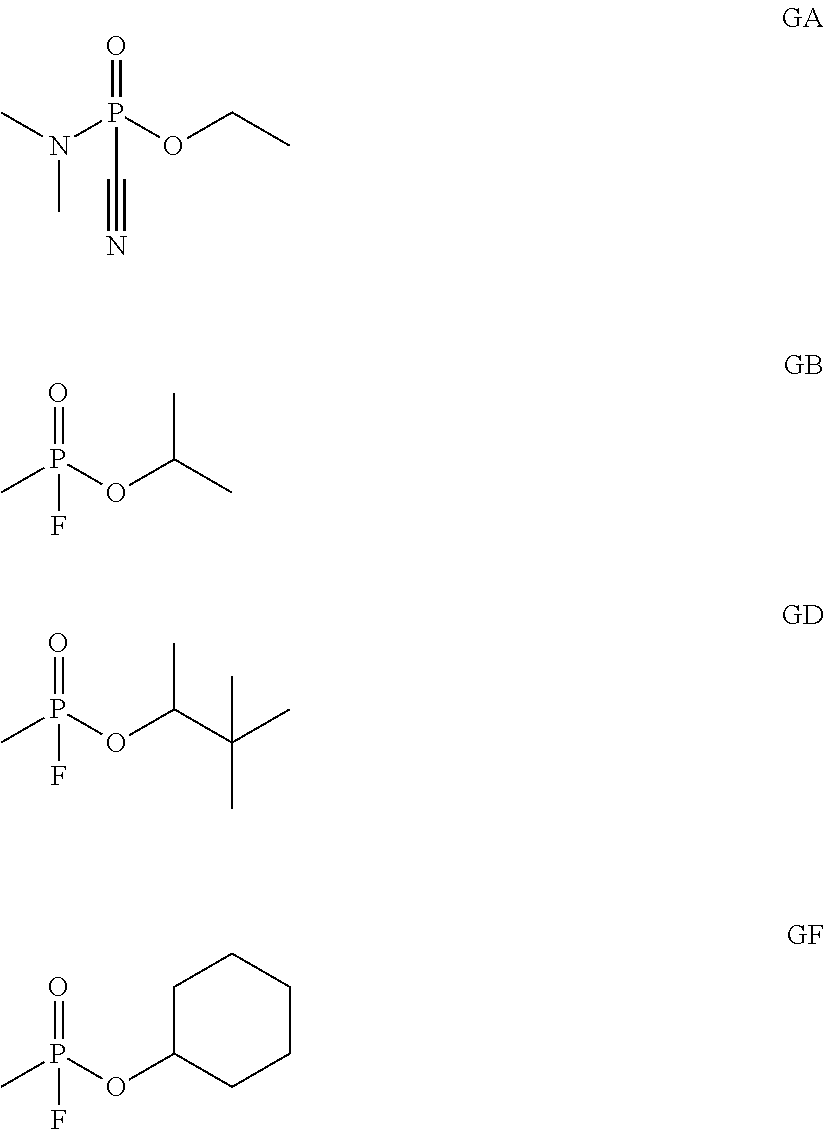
CN(P(OCC)(=O)C#N)C.CP(OC(C)C)(=O)F.CP(OC(C(C)(C)C)C)(=O)F.CP(OC1CCCCC1)(=O)F
